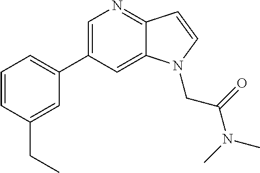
C1=C(C2=CC=CC(CC)=C2)C=C2C(=N1)C=CN2CC(N(C)C)=O
